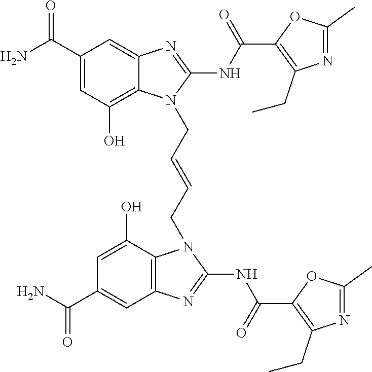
NC(C1=CC(O)=C2C(=C1)N=C(NC(=O)C1=C(CC)N=C(C)O1)N2CC=CCN1C2=C(C=C(C(N)=O)C=C2O)N=C1NC(=O)C1=C(CC)N=C(C)O1)=O
